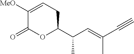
C1([MeO])=CCC(C(C=C(C#C)C)C)OC1=O
